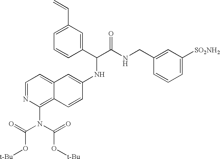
C1=NC(N(C(=O)O[t-Bu])C(=O)O[t-Bu])=C2C(=C1)C=C(NC(C(NCC1=CC([SO2NH2])=CC=C1)=O)C1=CC(C=C)=CC=C1)C=C2
